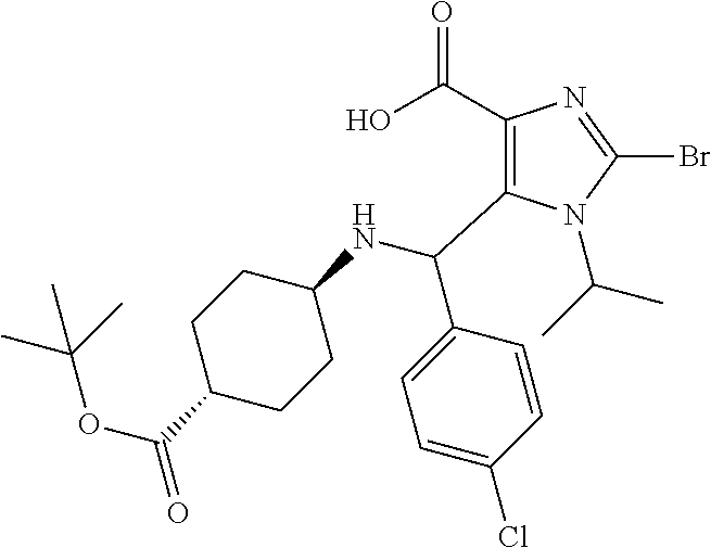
C1(C(O)=O)=C(C(NC2CCC(C(=O)OC(C)(C)C)CC2)C2=CC=C(Cl)C=C2)N(C(C)C)C(Br)=N1
